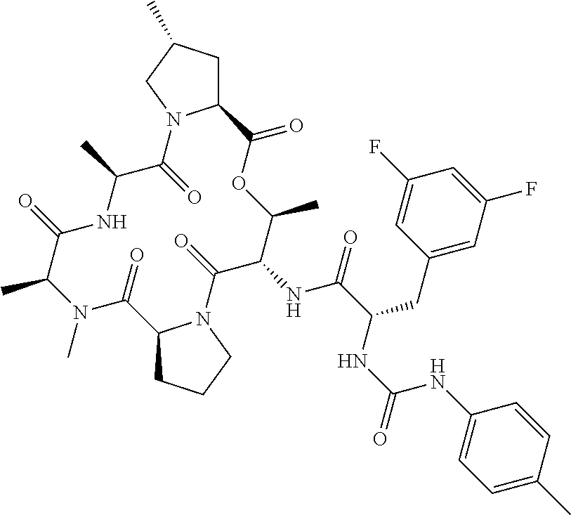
N1(C)C(C)C(=O)NC(C)C(=O)N2C(CC(C)C2)C(=O)OC(C)C(NC(C(NC(NC2=CC=C(C)C=C2)=O)CC2=CC(F)=CC(F)=C2)=O)C(=O)N2C(C1=O)CCC2
